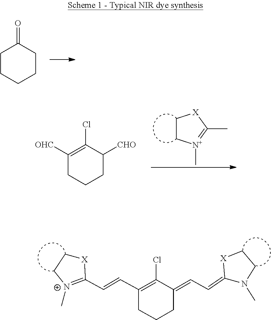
C(=C1[X]CCN1C)C=C1C(Cl)=C(C=CC2=[N+](C)CC[X]2)CCC1.C1(=O)CCCCC1.C1C[X]C(C)=[N+]1C.C1(Cl)=C([OHC])CCCC1[CHO]
